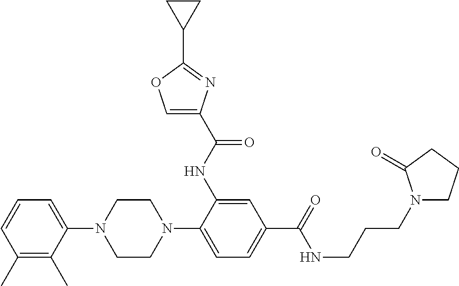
C1(N2CCN(C3=CC=C(C(NCCCN4CCCC4=O)=O)C=C3NC(=O)C3=COC(C4CC4)=N3)CC2)=CC=CC(C)=C1C
